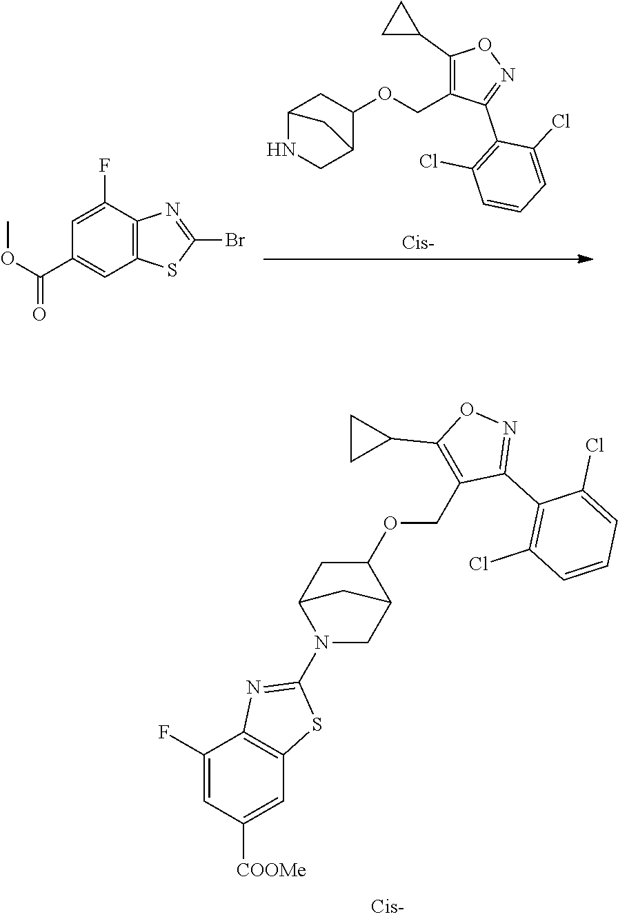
C12CC(OCC3=C(C4CC4)ON=C3C3=C(Cl)C=CC=C3Cl)C(CN1C1=NC3=C(C=C([COOMe])C=C3F)S1)C2.C12NCC(C(OCC3=C(C4CC4)ON=C3C3=C(Cl)C=CC=C3Cl)C1)C2.COC(=O)C1=CC2=C(C(F)=C1)N=C(Br)S2
